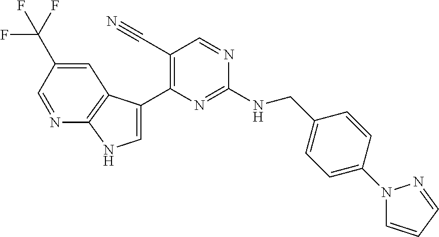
C(NC1=NC(C2=CNC3=C2C=C(C(F)(F)F)C=N3)=C(C#N)C=N1)C1=CC=C(N2C=CC=N2)C=C1
